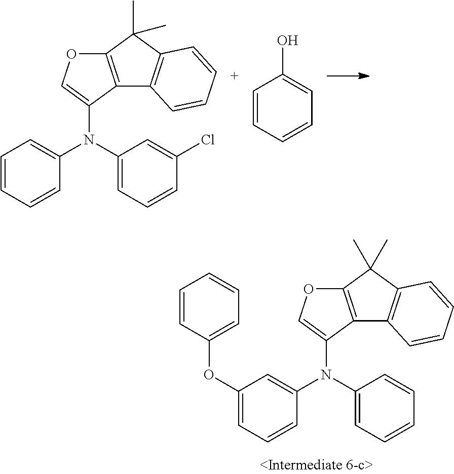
C1=CC(OC2=CC=CC(N(C3=CC=CC=C3)C3=COC4=C3C3=C(C4(C)C)C=CC=C3)=C2)=CC=C1.C12=C(C(C)(C)C3=C1C=CC=C3)OC=C2N(C1=CC=CC(Cl)=C1)C1=CC=CC=C1.C1=CC=CC=C1O
